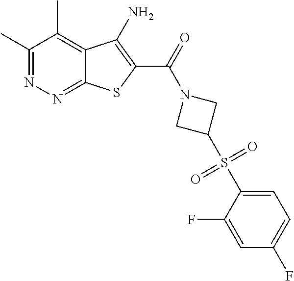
C1(C)=NN=C2C(=C1C)C(N)=C(C(=O)N1CC(S(C3=CC=C(F)C=C3F)(=O)=O)C1)S2
